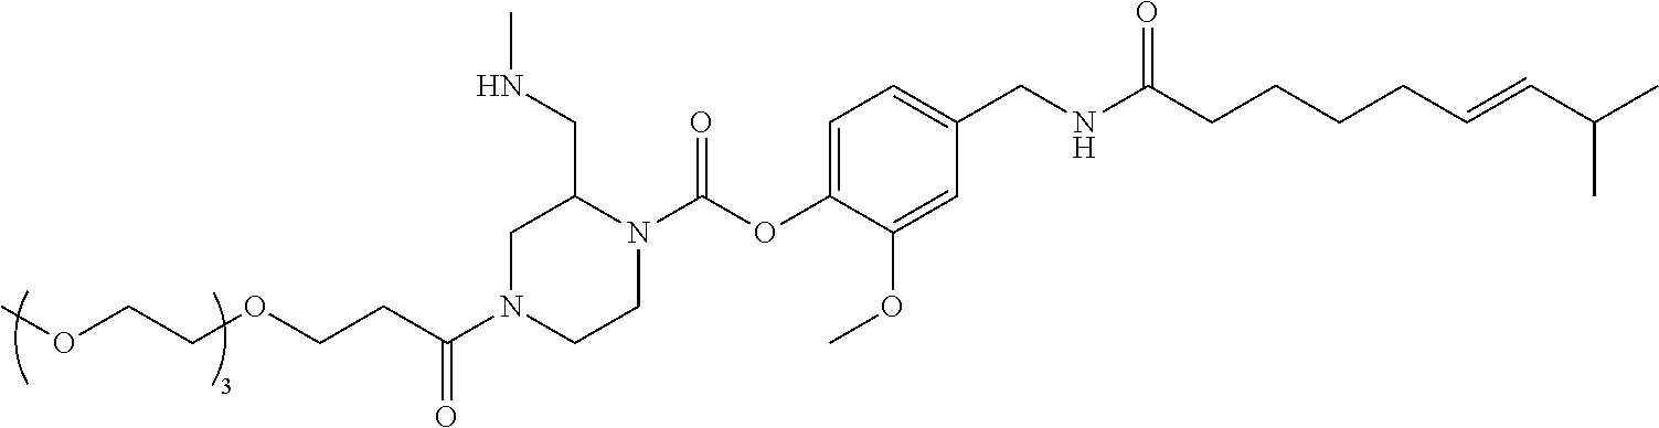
COCCOCCC(N1CCN(C(OC2=CC=C(CNC(CCCCC=CC(C)C)=O)C=C2OC)=O)C(CNC)C1)=O
